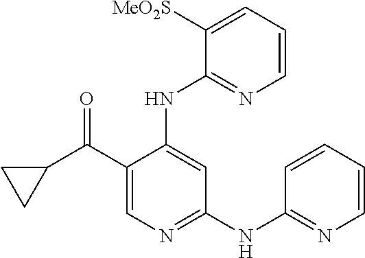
C1=CC=C([MeO2S])C(NC2=CC(NC3=NC=CC=C3)=NC=C2C(C2CC2)=O)=N1
